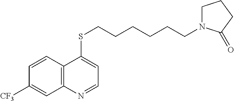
C12=C(C=CC([CF3])=C1)C(SCCCCCCN1CCCC1=O)=CC=N2
